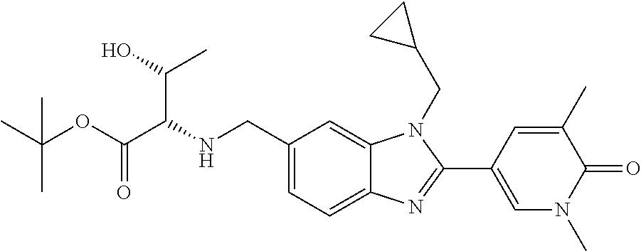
C1(CNC(C(OC(C)(C)C)=O)C(C)O)=CC=C2C(=C1)N(CC1CC1)C(C1=CN(C)C(=O)C(C)=C1)=N2
